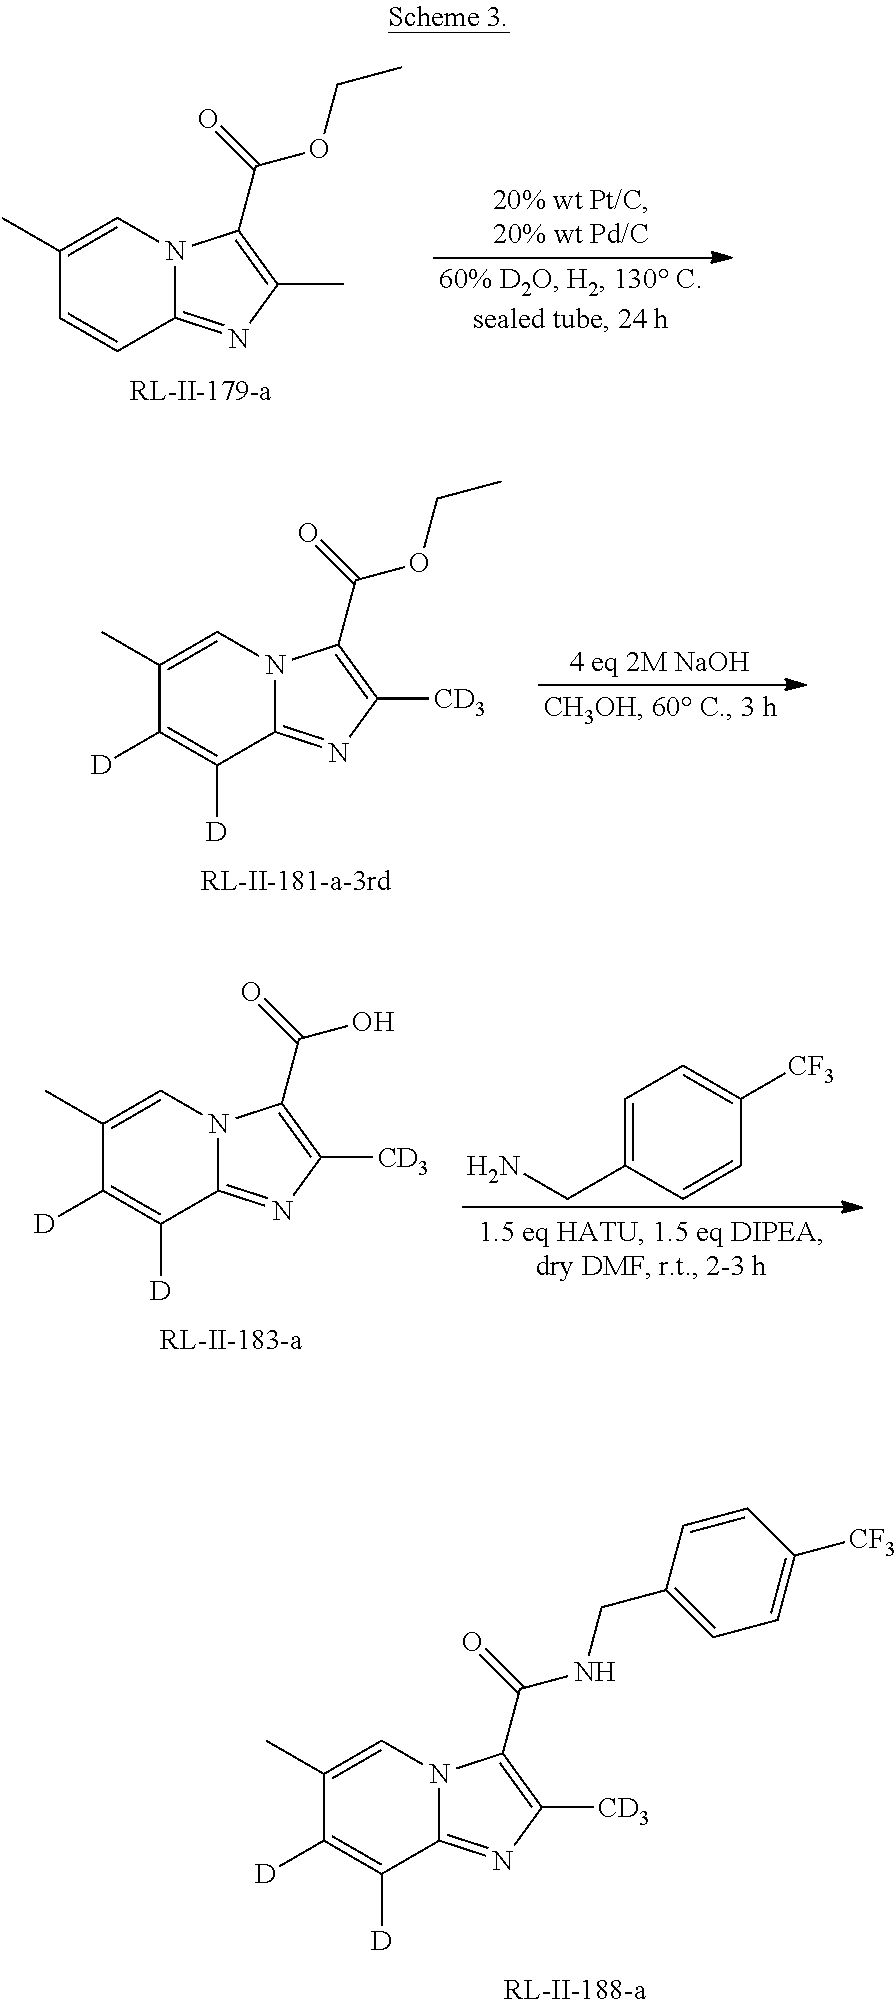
C1=C(C)C([D])=C([D])C2=NC([CD3])=C(C(NCC3=CC=C([CF3])C=C3)=O)N12.C1=C(C)C=CC2=NC(C)=C(C(OCC)=O)N12.C1=C(C)C([D])=C([D])C2=NC([CD3])=C(C(OCC)=O)N12.C1=C(C)C([D])=C([D])C2=NC([CD3])=C(C(O)=O)N12.C1=C(CN)C=CC([CF3])=C1
